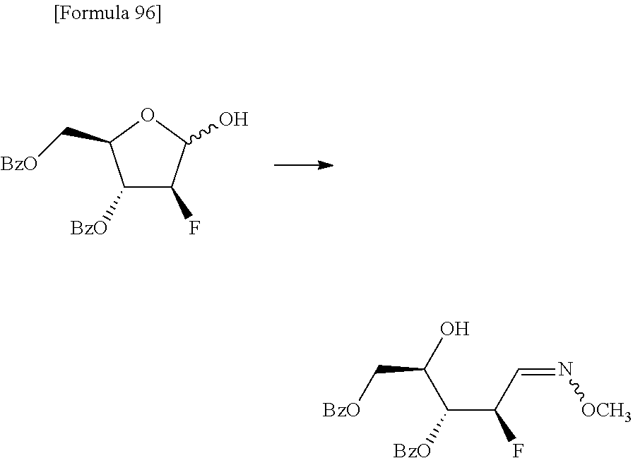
C1([BzO])C(F)C(O)OC1C[BzO].C(C(F)C=N[OCH3])([BzO])C(O)C[BzO]
